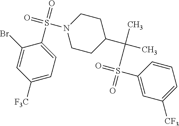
C1CN(S(=O)(=O)C2=CC=C([F3C])C=C2Br)CCC1C(C)(C)S(=O)(=O)C1=CC([CF3])=CC=C1
